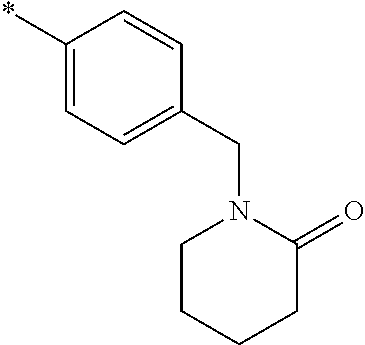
*C1=CC=C(CN2CCCCC2=O)C=C1
